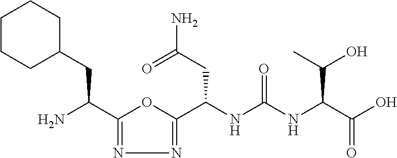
C1(C(N)CC2CCCCC2)=NN=C(C(NC(NC(C(O)=O)C(O)C)=O)CC(N)=O)O1
